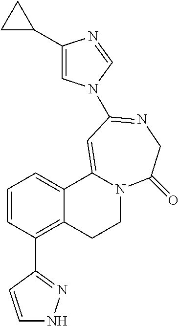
C1=CC(C2=NNC=C2)=C2C(=C1)C1=CC(N3C=C(C4CC4)N=C3)=NCC(=O)N1CC2
